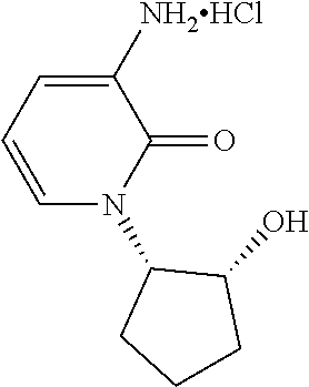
C1=C([NH2HCl])C(=O)N(C2CCCC2O)C=C1
